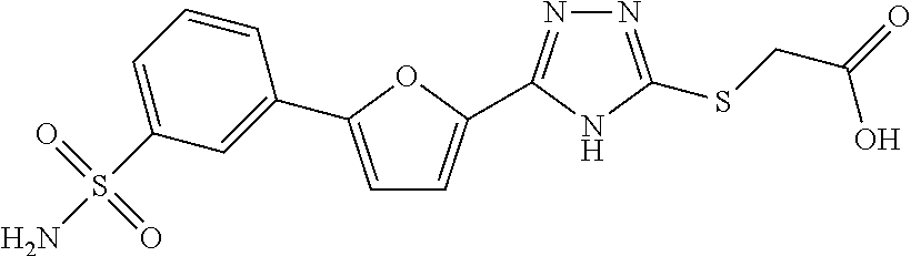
N1=C(SCC(O)=O)NC(C2=CC=C(C3=CC(S(N)(=O)=O)=CC=C3)O2)=N1
